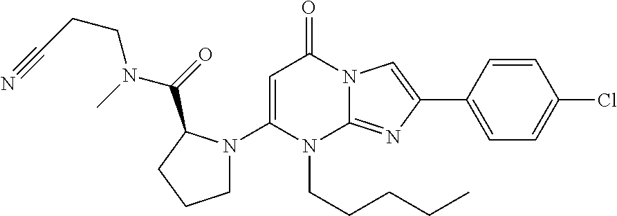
C1(N2CCCC2C(=O)N(CCC#N)C)=CC(=O)N2C(=NC(C3=CC=C(Cl)C=C3)=C2)N1CCCCC
